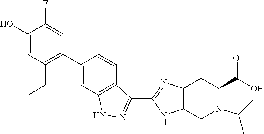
C1(C2=C(CC)C=C(O)C(F)=C2)=CC2=C(C=C1)C(C1=NC3=C(CN(C(C)C)C(C(=O)O)C3)N1)=NN2
